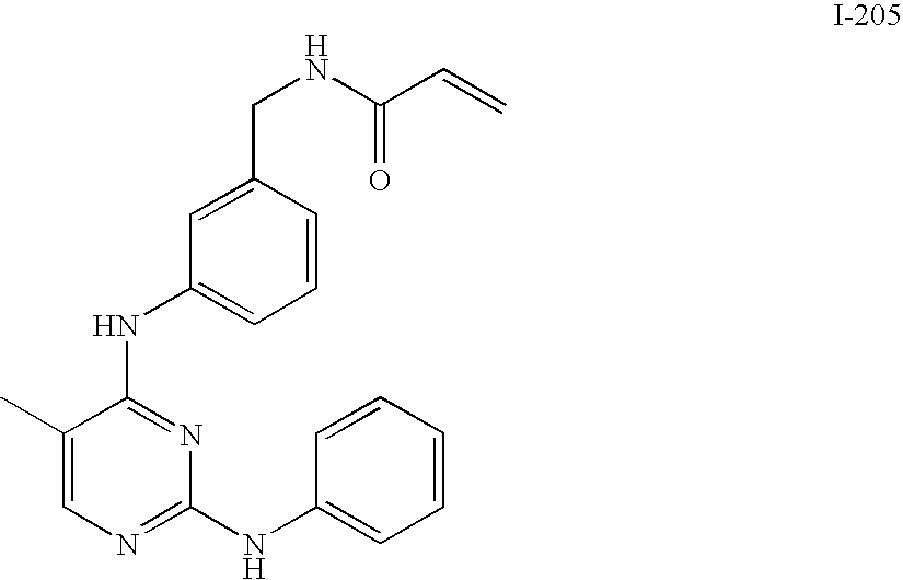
C1=C(CNC(C=C)=O)C=CC=C1NC1=NC(NC2=CC=CC=C2)=NC=C1C
